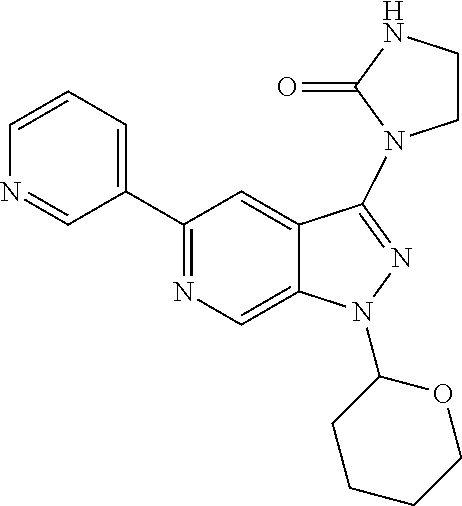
C1(C2=CC=CN=C2)=NC=C2C(=C1)C(N1CCNC1=O)=NN2C1CCCCO1
